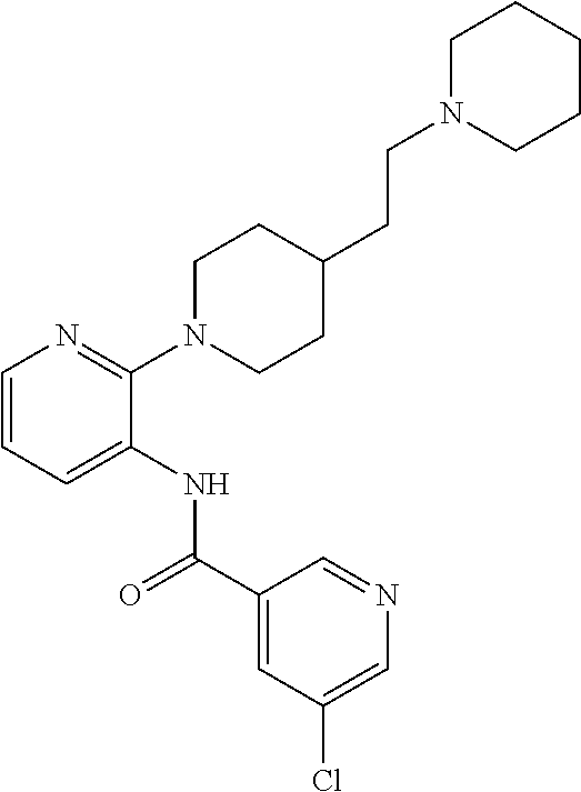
C1(N2CCC(CCN3CCCCC3)CC2)=NC=CC=C1NC(=O)C1=CC(Cl)=CN=C1
